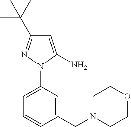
C1=C(N)N(C2=CC=CC(CN3CCOCC3)=C2)N=C1C(C)(C)C
